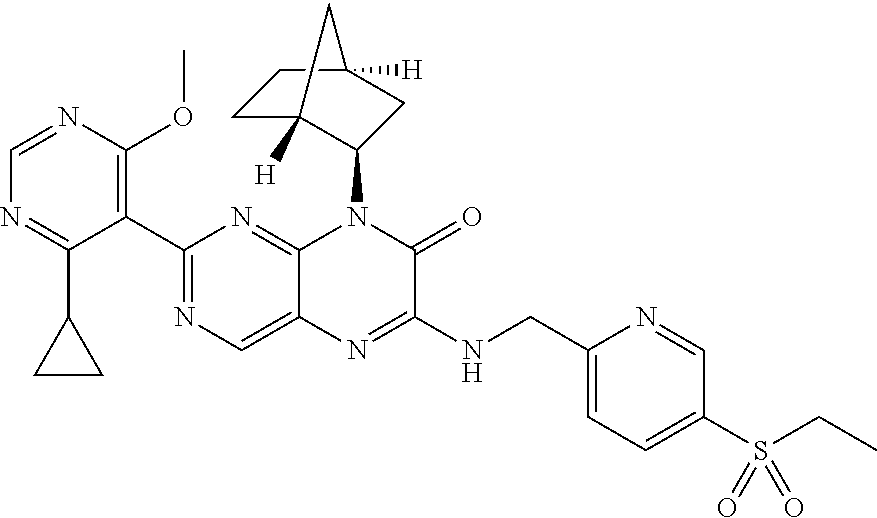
C1=NC(OC)=C(C2=NC=C3C(=N2)N(C2C4([H])CCC([H])(C2)C4)C(=O)C(NCC2=CC=C(S(CC)(=O)=O)C=N2)=N3)C(C2CC2)=N1
